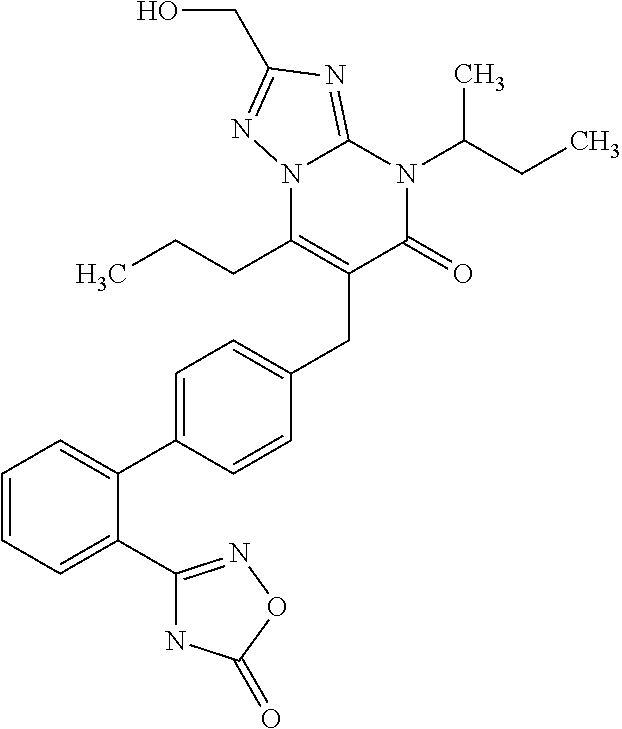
C1=CC=C(C2=NOC(=O)N2)C(C2=CC=C(CC3=C(CCC)N4C(=NC(CO)=N4)N(C(CC)C)C3=O)C=C2)=C1
